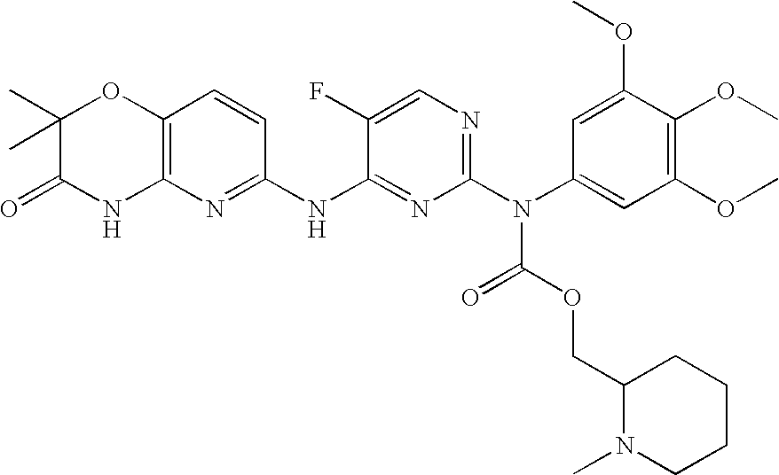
C12=C(N=C(NC3=NC(N(C(=O)OCC4N(C)CCCC4)C4=CC(OC)=C(OC)C(OC)=C4)=NC=C3F)C=C1)NC(=O)C(C)(C)O2
